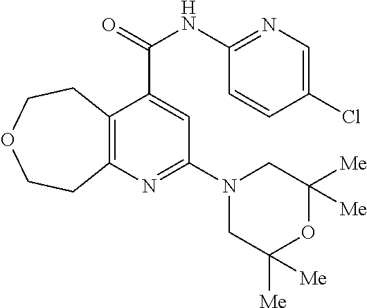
C12=C(N=C(N3CC([Me])([Me])OC([Me])([Me])C3)C=C1C(NC1=NC=C(Cl)C=C1)=O)CCOCC2
